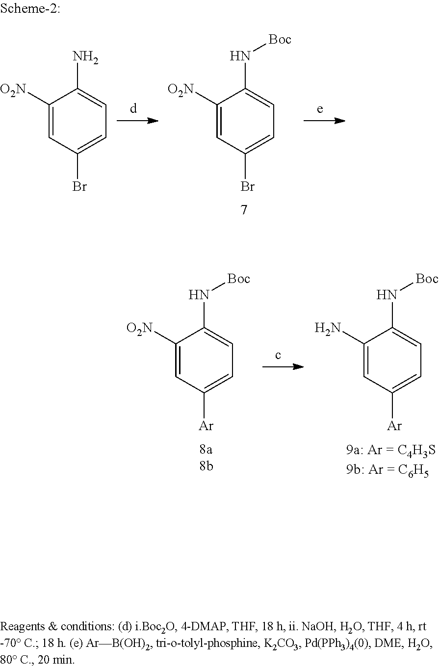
C1([O2N])=CC([Ar])=CC=C1N[Boc].C1(N)=CC([Ar])=CC=C1N[Boc].C1([O2N])=CC(Br)=CC=C1N.C1([O2N])=CC(Br)=CC=C1N[Boc]
